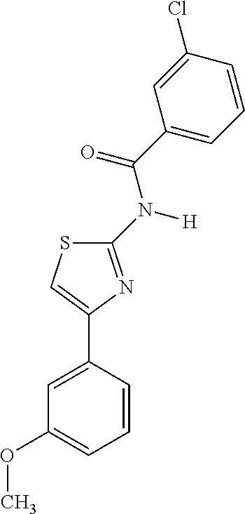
C1=C(C2=CSC(N(C(C3=CC=CC(Cl)=C3)=O)[H])=N2)C=CC=C1OC
